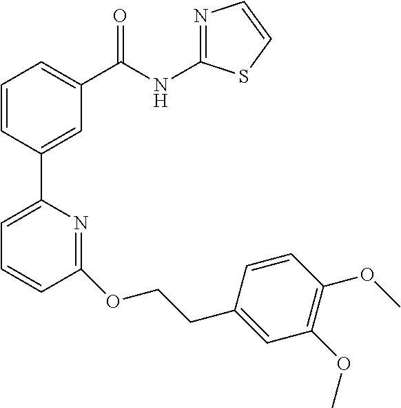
C1=CC(C2=CC=CC(OCCC3=CC(OC)=C(OC)C=C3)=N2)=CC(C(NC2=NC=CS2)=O)=C1
